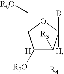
C1([R7O])C([R4])([R3])C(B)([H])OC1(C[R6O])[H]
